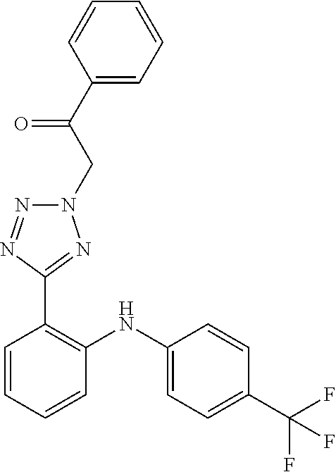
C1=CC(C(F)(F)F)=CC=C1NC1=C(C2=NN(CC(=O)C3=CC=CC=C3)N=N2)C=CC=C1
